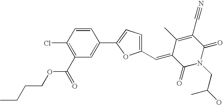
C1=CC(Cl)=C(C(=O)OCCCC)C=C1C1=CC=C(C=C2C(=O)N(CC(O)C)C(=O)C(C#N)=C2C)O1
